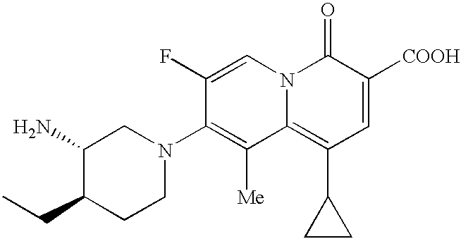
N12C(=C(C3CC3)C=C([COOH])C1=O)C([Me])=C(N1CC(N)C(CC)CC1)C(F)=C2
